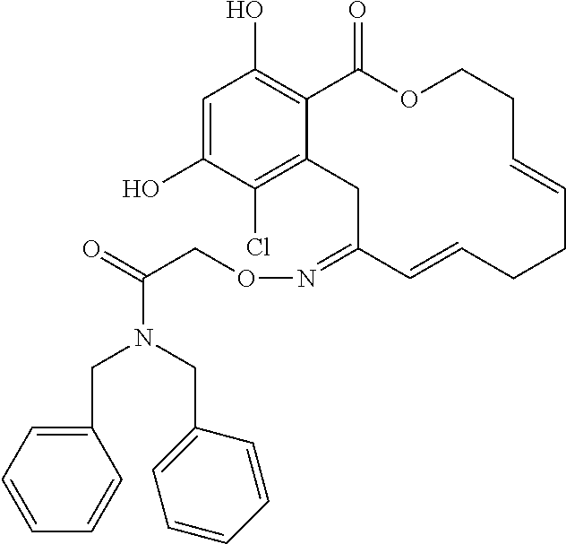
C1=C(O)C(Cl)=C2C(=C1O)C(=O)OCCC=CCCC=CC(=NOCC(=O)N(CC1=CC=CC=C1)CC1=CC=CC=C1)C2
